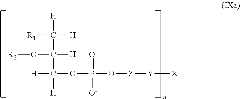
C([H])([R1])([H])C(C([H])([H])OP(=O)([O-])O[Z][Y][X])(O[R2])[H]
